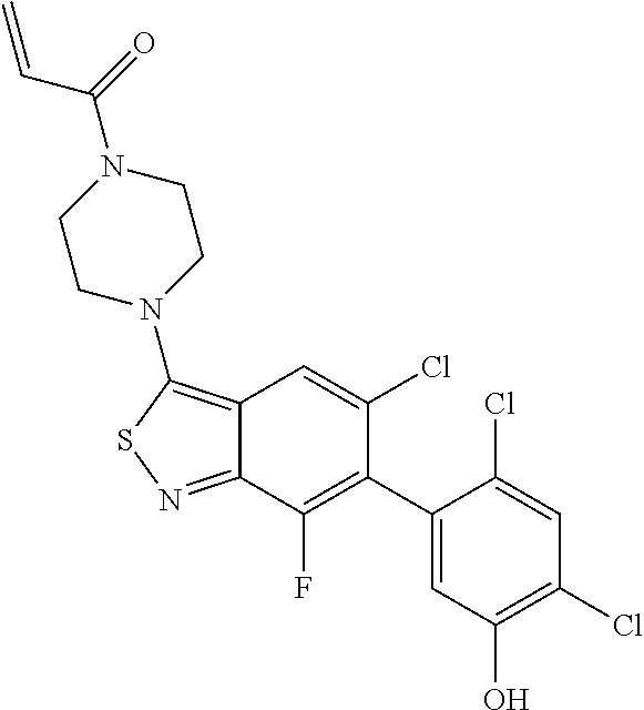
C12=C(N3CCN(C(=O)C=C)CC3)SN=C1C(F)=C(C1=CC(O)=C(Cl)C=C1Cl)C(Cl)=C2
